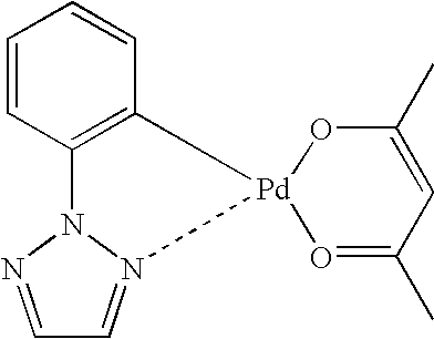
C1=CC2=C(C=C1)[Pd]1(N3=CC=NN23)OC(C)=CC(C)=O1
